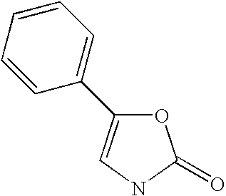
O1C(C2=CC=CC=C2)=CNC1=O
